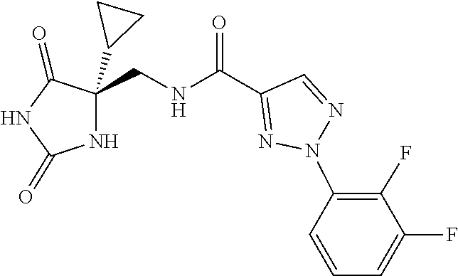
C1=CC=C(F)C(F)=C1N1N=CC(C(NCC2(C3CC3)NC(=O)NC2=O)=O)=N1
